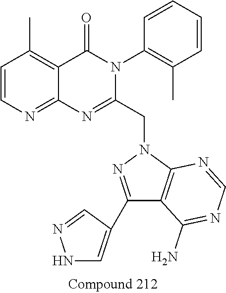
C1=CN=C2C(=C1C)C(=O)N(C1=C(C)C=CC=C1)C(CN1N=C(C3=CNN=C3)C3=C1N=CN=C3N)=N2
